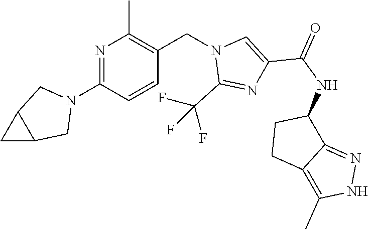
N1=C(N2CC3C(C2)C3)C=CC(CN2C(C(F)(F)F)=NC(C(NC3CCC4=C(C)NN=C34)=O)=C2)=C1C
